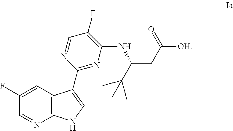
C1(C2=CNC3=C2C=C(F)C=N3)=NC(NC(CC([OH])=O)C(C)(C)C)=C(F)C=N1
